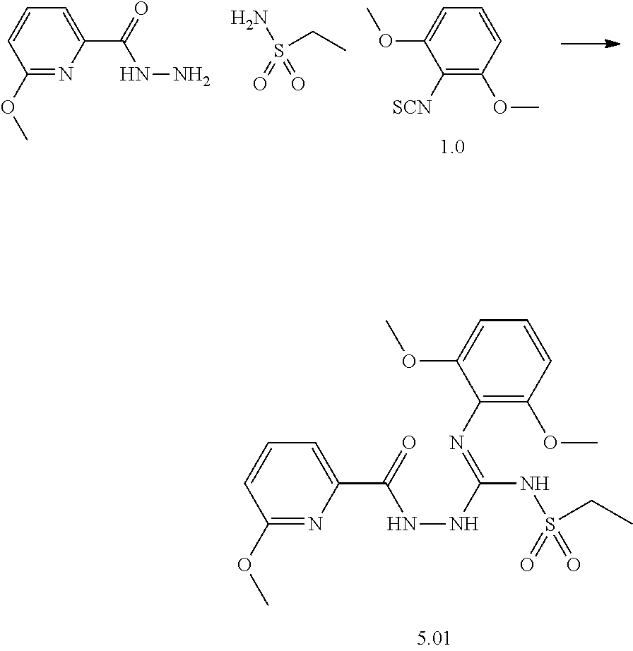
C1=CC(OC)=C(N=C(NS(CC)(=O)=O)NNC(C2=CC=CC(OC)=N2)=O)C(OC)=C1.C1=CC=C(C(=O)NN)N=C1OC.C1=CC(OC)=C([SCN])C(OC)=C1.C(C)S(=O)(=O)N
